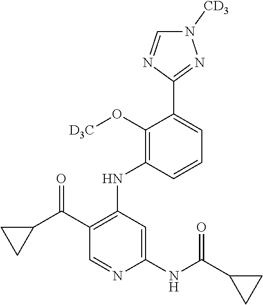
C1=CC(NC2=C(C(C3CC3)=O)C=NC(NC(C3CC3)=O)=C2)=C(O[D3C])C(C2=NN([CD3])C=N2)=C1
